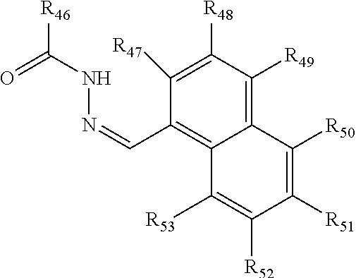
C1([R49])=C2C(=C(C=NNC([R46])=O)C([R47])=C1[R48])C([R53])=C([R52])C([R51])=C2[R50]
